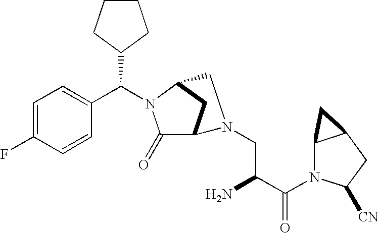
C1=C(F)C=CC(C(N2C(=O)C3CC2CN3CC(C(N2C3C(CC2[CN])C3)=O)N)C2CCCC2)=C1
